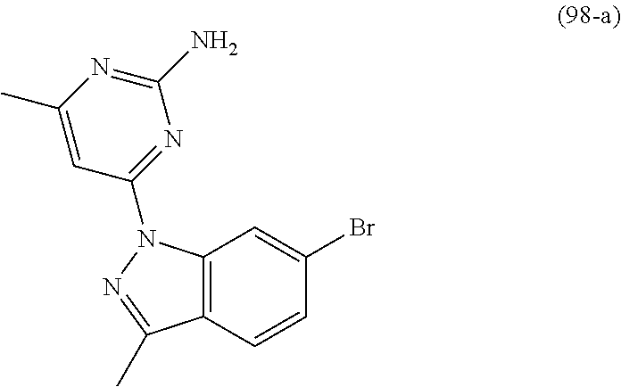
C12=C(C=CC(Br)=C1)C(C)=NN2C1=NC(N)=NC(C)=C1
